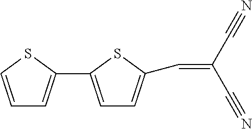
C(=C(C#N)C#N)C1=CC=C(C2=CC=CS2)S1
